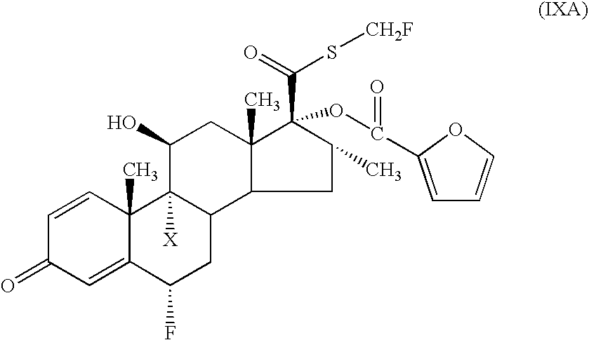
C1=CC2(C)C(=CC1=O)C(F)CC1C2([X])C(O)CC2(C)C(C(S[CH2F])=O)(OC(C3=CC=CO3)=O)C(C)CC12
